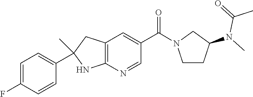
C12=C(N=CC(C(=O)N3CCC(N(C(C)=O)C)C3)=C1)NC(C)(C1=CC=C(F)C=C1)C2
